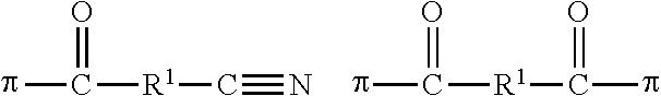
pC([R1]C#N)=O.pC([R1]C(p)=O)=O
